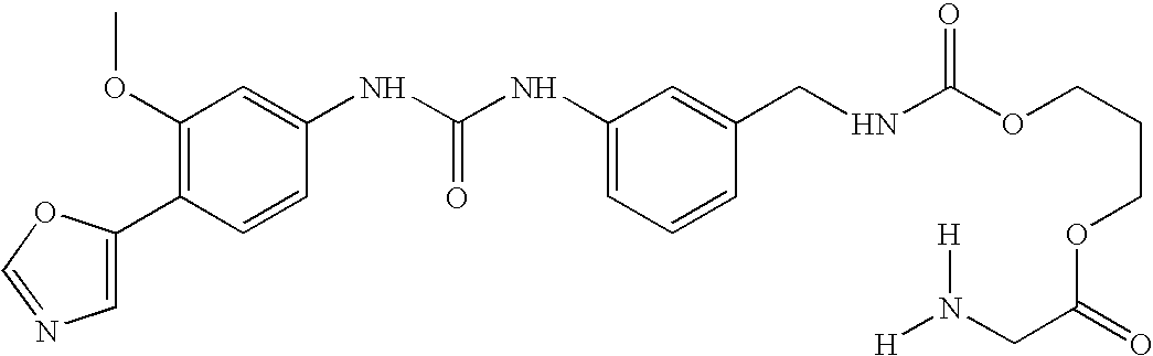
C1=C(C2=C(OC)C=C(NC(NC3=CC=CC(CNC(OCCCOC(CN([H])[H])=O)=O)=C3)=O)C=C2)OC=N1
